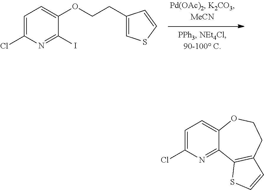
C1=C(Cl)N=C(I)C(OCCC2=CSC=C2)=C1.C1=C(Cl)N=C2C(=C1)OCCC1=C2SC=C1
